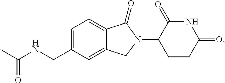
C1=C(CNC(C)=O)C=C2C(=C1)C(=O)N(C1CCC(=O)NC1=O)C2
